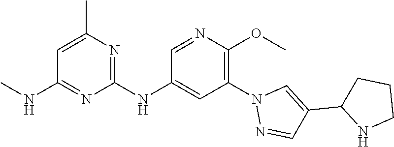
C1(NC2=CC(N3N=CC(C4NCCC4)=C3)=C(OC)N=C2)=NC(C)=CC(NC)=N1
